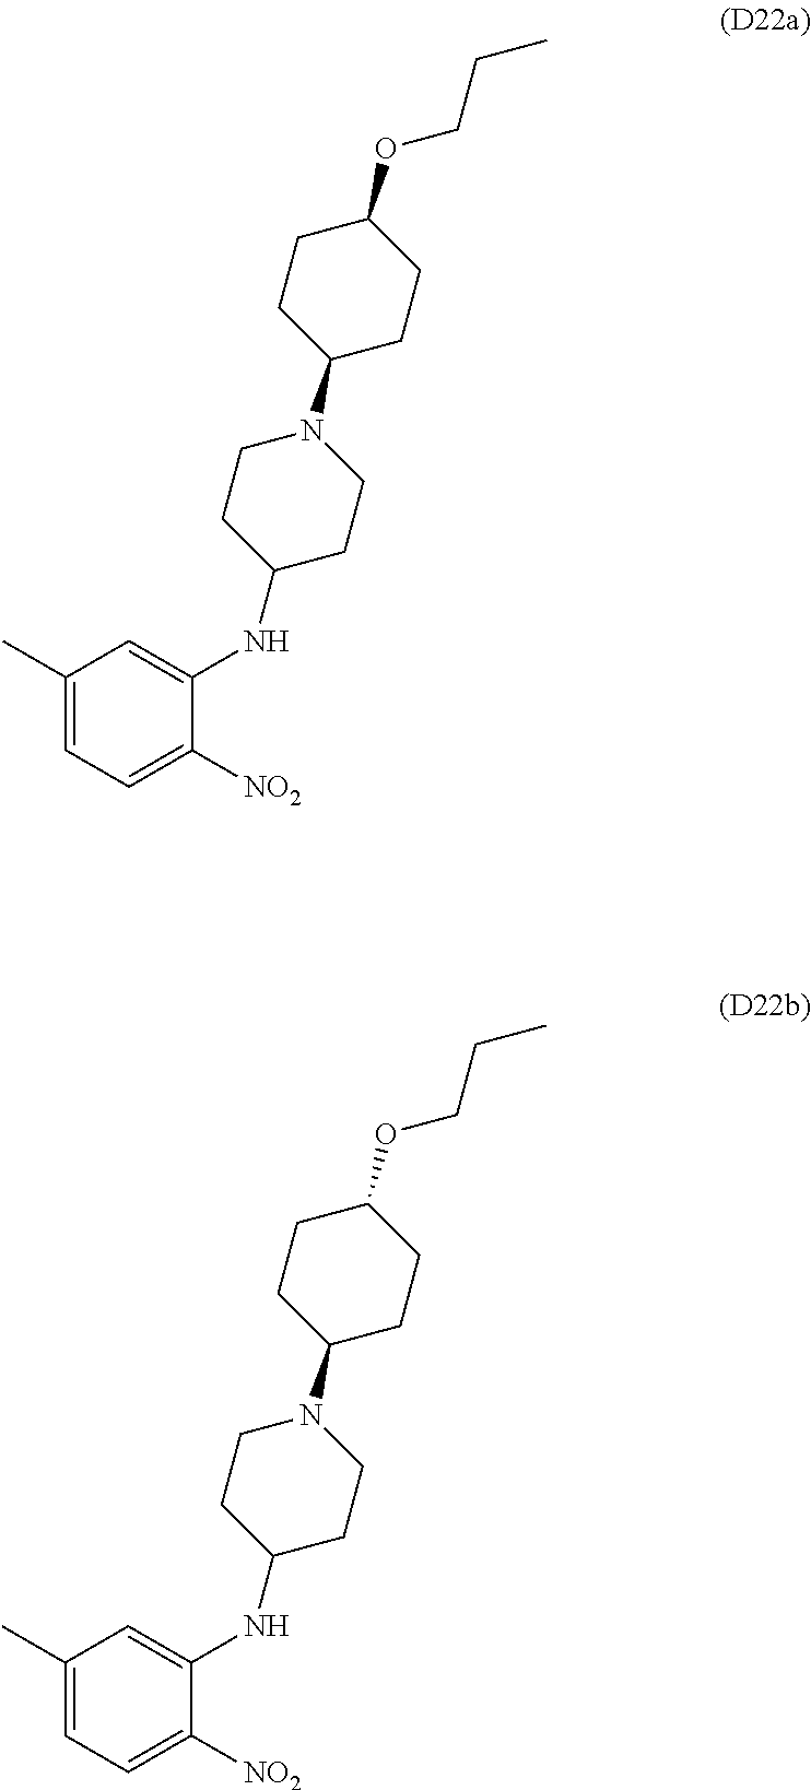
C1(C)=CC=C([NO2])C(NC2CCN(C3CCC(OCCC)CC3)CC2)=C1.C1(C)=CC=C([NO2])C(NC2CCN(C3CCC(OCCC)CC3)CC2)=C1
